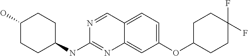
C1CC(NC2=NC3=CC(OC4CCC(F)(F)CC4)=CC=C3C=N2)CCC1O
